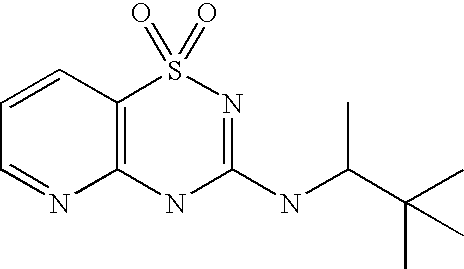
C1=CC=NC2=C1S(=O)(=O)N=C(NC(C(C)(C)C)C)N2
